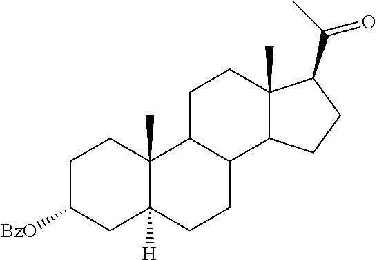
C1C([BzO])CC2([H])C(C)(C1)C1C(CC2)C2C(C)(CC1)C(C(C)=O)CC2
